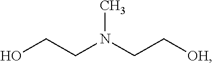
OCCN(CC[OH])C
